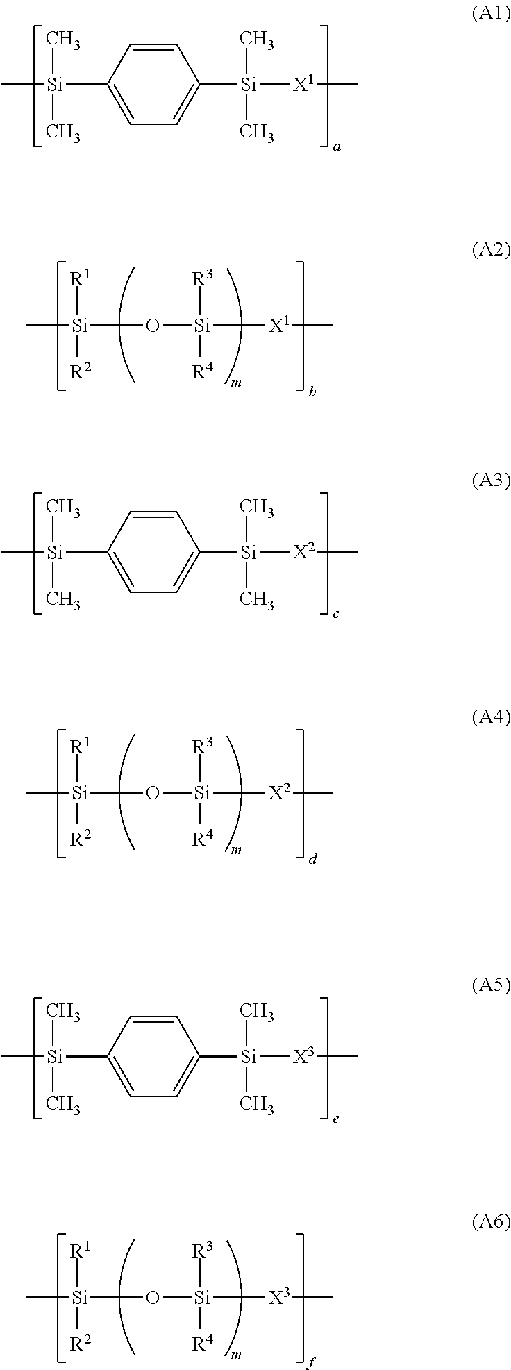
C[Si](C1=CC=C([Si]([X1]C)(C)C)C=C1)(C)C.C[Si]([R1])([R2])O[Si]([X1]C)([R3])[R4].C[Si](C1=CC=C([Si]([X2]C)(C)C)C=C1)(C)C.C[Si]([R1])([R2])O[Si]([X2]C)([R3])[R4].C[Si](C1=CC=C([Si]([X3]C)(C)C)C=C1)(C)C.C[Si]([R1])([R2])O[Si]([X3]C)([R3])[R4]
